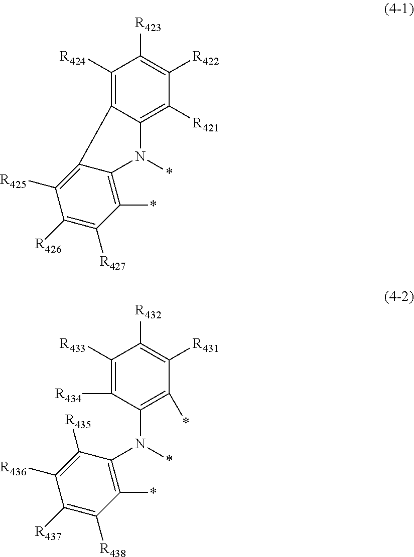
C1([R424])=C2C(=C([R421])C([R422])=C1[R423])N(*)C1=C(*)C([R427])=C([R426])C([R425])=C21.C1([R433])=C([R434])C(N(*)C2=C(*)C([R438])=C([R437])C([R436])=C2[R435])=C(*)C([R431])=C1[R432]
